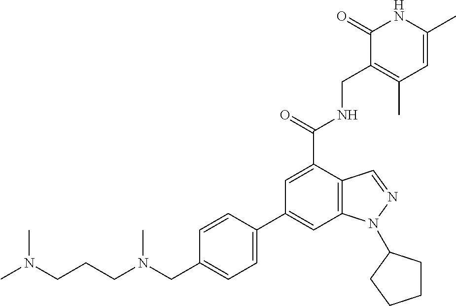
C12=C(C=C(C3=CC=C(CN(CCCN(C)C)C)C=C3)C=C1C(NCC1=C(C)C=C(C)NC1=O)=O)N(C1CCCC1)N=C2
